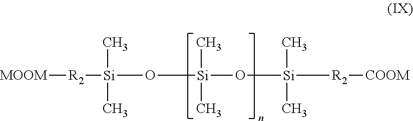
[R2]([Si](C)(C)O[Si](C)(C)O[Si](C)(C)[R2][COOM])[MOOM]
